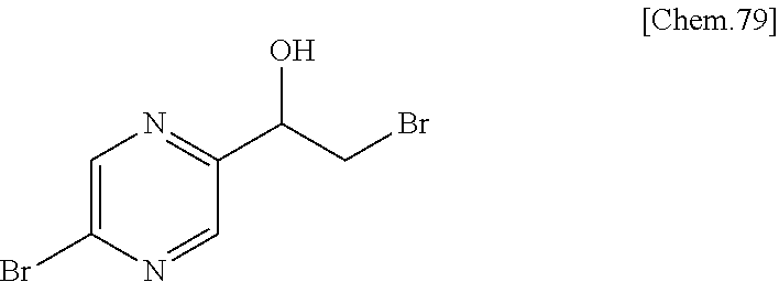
C1=C(Br)N=CC(C(CBr)O)=N1
